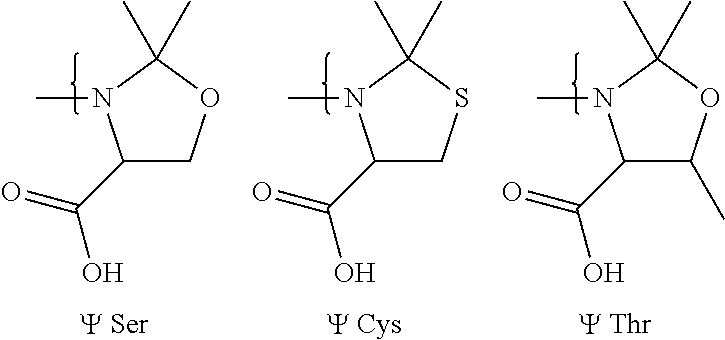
C1(C(=O)O)COC(C)(C)N1C.C1(C(=O)O)CSC(C)(C)N1C.C1(C(=O)O)C(C)OC(C)(C)N1C
